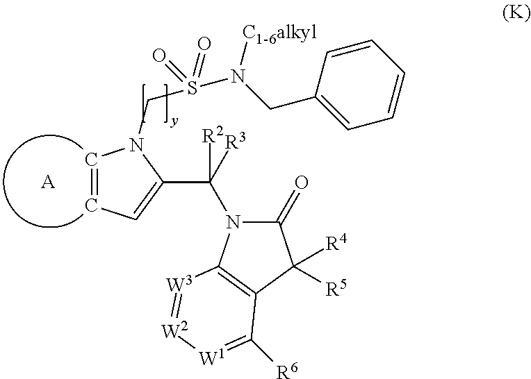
[A].C1=CC=C(C([R3])(N2C(=O)C([R4])([R5])C3=C2[W3]=[W2][W1]=C3[R6])[R2])N1CS(=O)(N([C1-6alkyl])CC1=CC=CC=C1)=O
